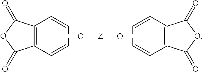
C12=C(C=CC=C1)C(=O)OC2=O.CO[Z]OC.C12=C(C=CC=C1)C(=O)OC2=O
